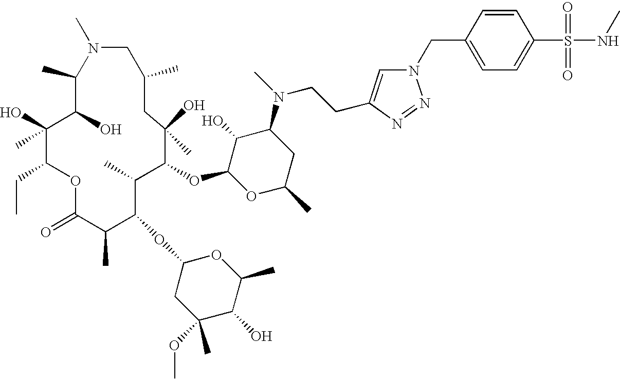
C1(C)C(O)C(O)(C)C(CC)OC(=O)C(C)C(OC2CC(C)(OC)C(O)C(C)O2)C(C)C(OC2OC(C)CC(N(C)CCC3=CN(CC4=CC=C(S(NC)(=O)=O)C=C4)N=N3)C2O)C(O)(C)CC(C)CN1C
